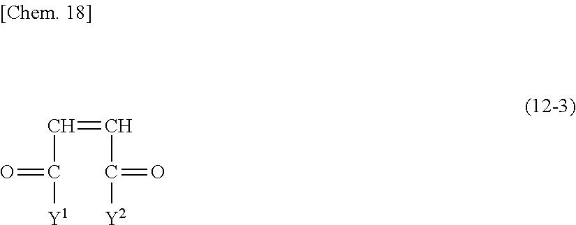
O=C(C=CC(=O)[Y2])[Y1]
